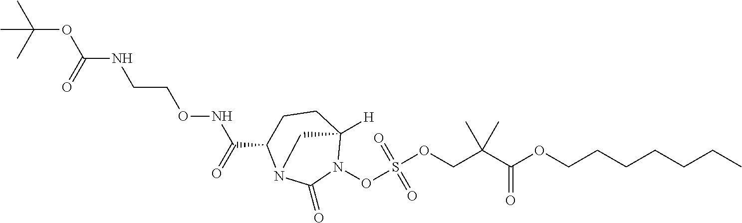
N(CCONC(=O)C1CCC2([H])N(OS(OCC(C(OCCCCCCC)=O)(C)C)(=O)=O)C(=O)N1C2)C(OC(C)(C)C)=O
